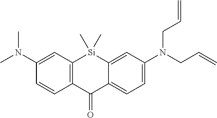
CN(C1=CC2=C(C=C1)C(=O)C1=CC=C(N(CC=C)CC=C)C=C1[Si]2(C)C)C
